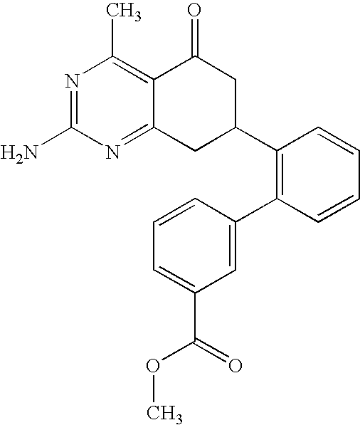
C12=NC(N)=NC(C)=C1C(=O)CC(C1=C(C3=CC(C(OC)=O)=CC=C3)C=CC=C1)C2
